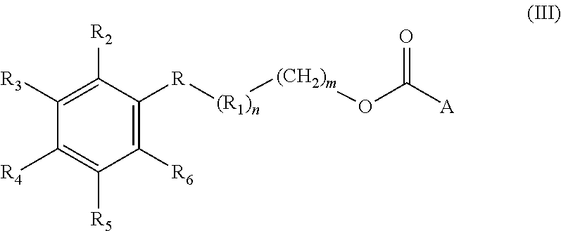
C1([R6])=C([R][(R1)n][(CH2)m]OC([A])=O)C([R2])=C([R3])C([R4])=C1[R5]
